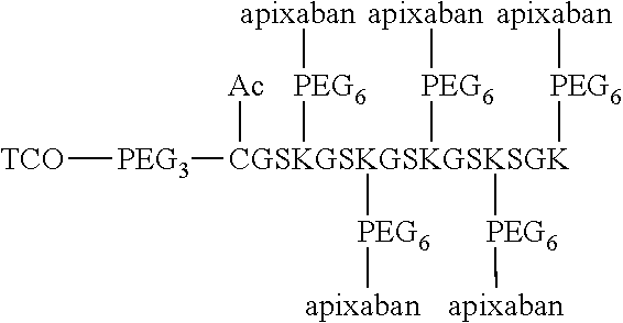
[TCO][PEG3][CGSKGSKGSKGSKSGK]([PEG6][apixaban])([PEG6][apixaban])([PEG6][apixaban])([PEG6][apixaban])([PEG6][apixaban])[Ac]
